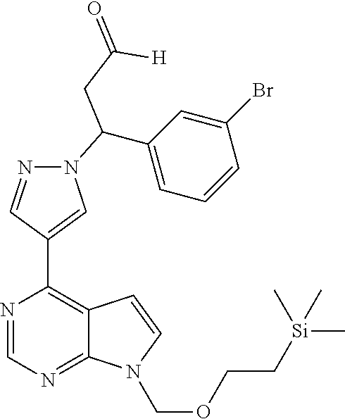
N1=CN=C2C(=C1C1=CN(C(C3=CC=CC(Br)=C3)CC(=O)[H])N=C1)C=CN2COCC[Si](C)(C)C
